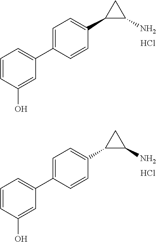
C1=C(O)C=CC=C1C1=CC=C(C2C(N)C2)C=C1.Cl.C1=C(O)C=CC=C1C1=CC=C(C2C(N)C2)C=C1.Cl
